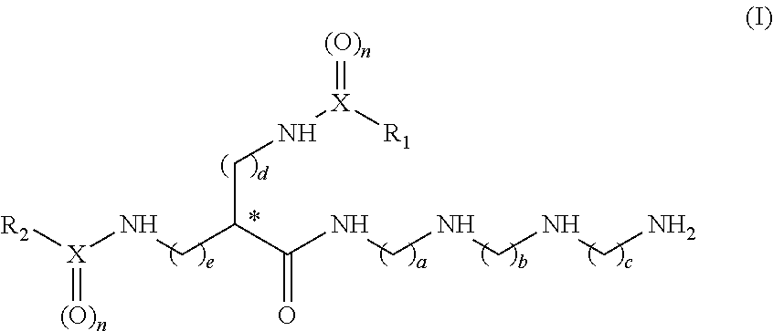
[R2][X](NCC(C(NCNCNCN)=O)CN[X]([R1])=[(O)n])=[(O)n]
